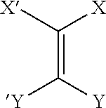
[X]C([X])=C([Y])[Y]
